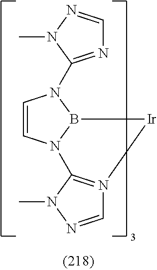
C1=CN2B(N1C1=NC=NN1C)[Ir]N1=C2N(C)N=C1
